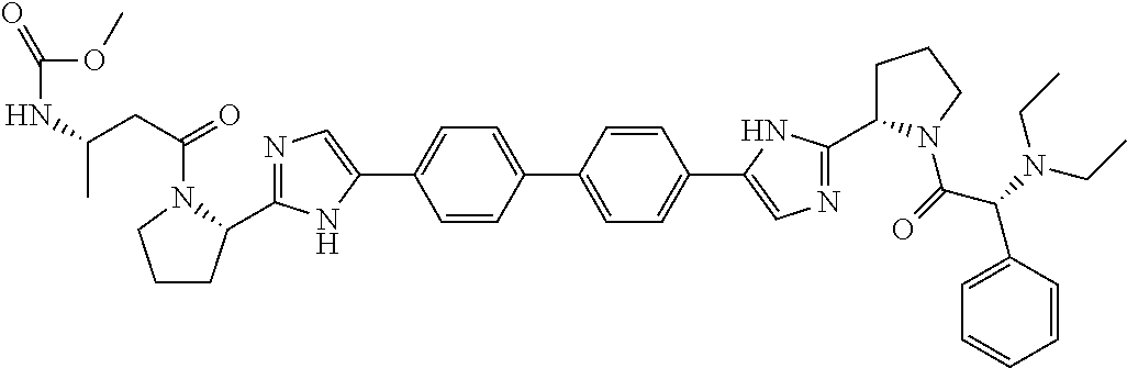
C1=CC(C2=CC=C(C3=CN=C(C4CCCN4C(C(N(CC)CC)C4=CC=CC=C4)=O)N3)C=C2)=CC=C1C1=CN=C(C2CCCN2C(CC(NC(OC)=O)C)=O)N1
